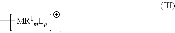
C[MR1mLp]
